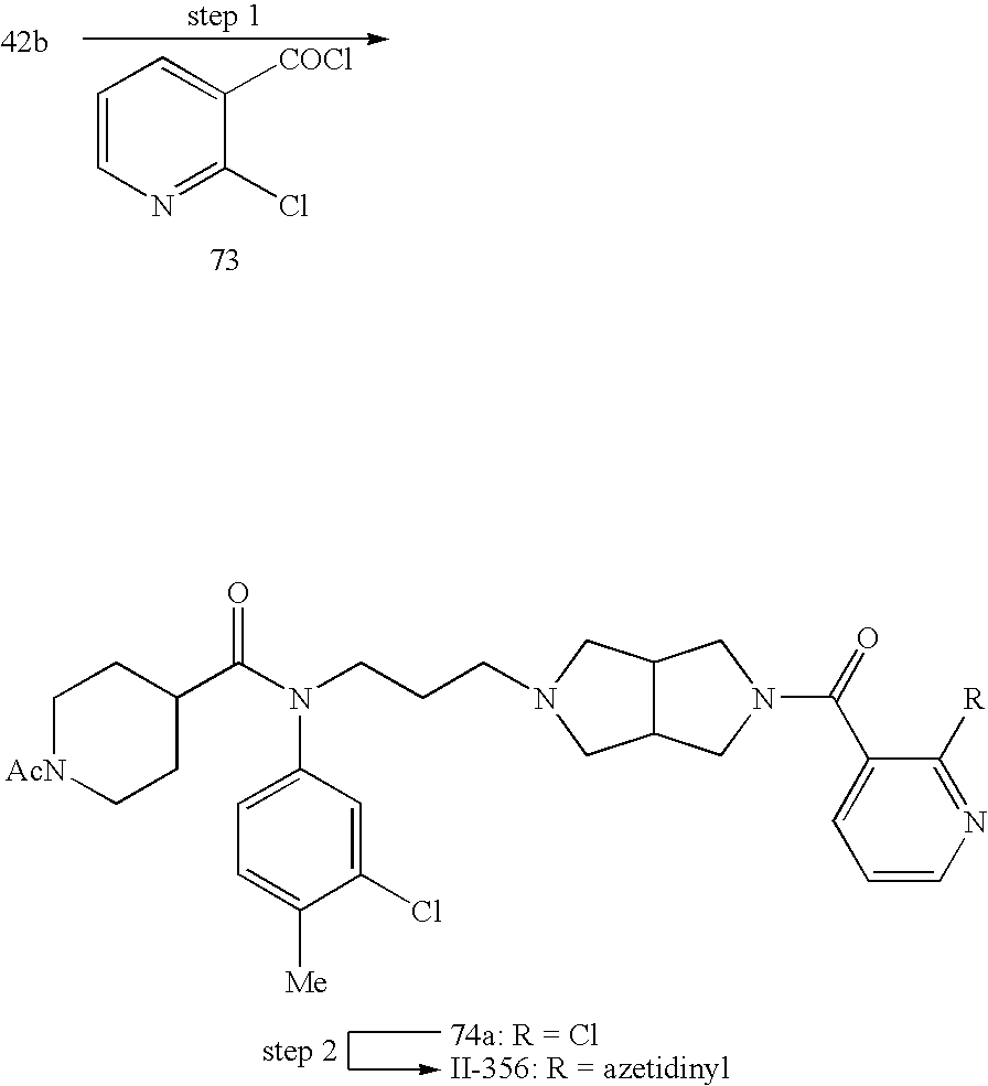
C1=CN=C(Cl)C([COCl])=C1.C1[AcN]CCC(C(N(CCCN2CC3C(C2)CN(C(C2=CC=CN=C2[R])=O)C3)C2=CC=C([Me])C(Cl)=C2)=O)C1
